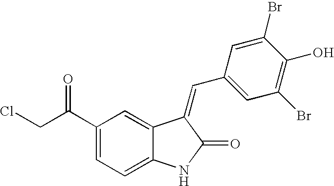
C1(C(CCl)=O)=CC=C2C(=C1)C(=CC1=CC(Br)=C(O)C(Br)=C1)C(=O)N2
